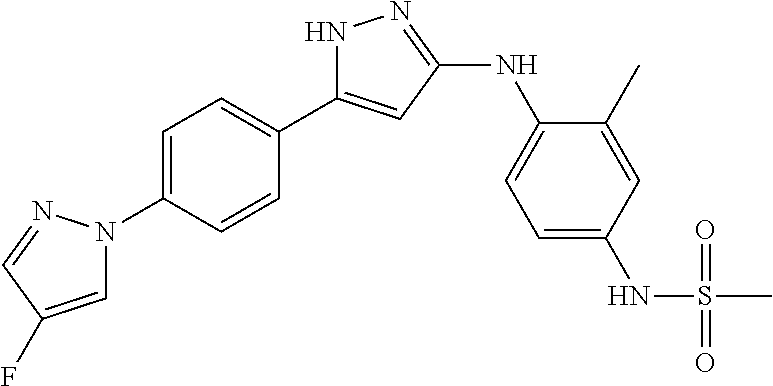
C1=C(N2C=C(F)C=N2)C=CC(C2=CC(NC3=CC=C(NS(C)(=O)=O)C=C3C)=NN2)=C1
